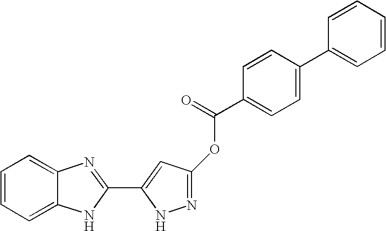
C1=CC=C2C(=C1)N=C(C1=CC(OC(=O)C3=CC=C(C4=CC=CC=C4)C=C3)=NN1)N2
